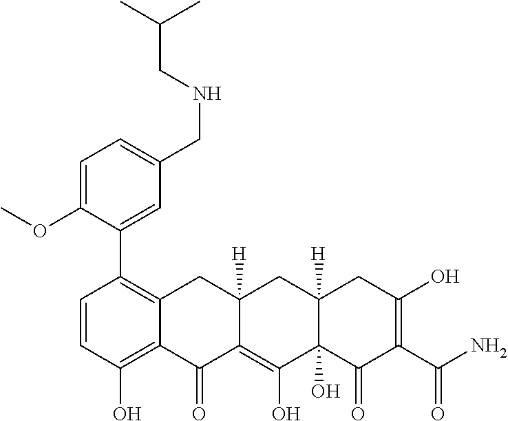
C1=CC(O)=C2C(=C1C1=CC(CNCC(C)C)=CC=C1OC)CC1([H])C(=C(O)C3(O)C([H])(C1)CC(O)=C(C(N)=O)C3=O)C2=O
